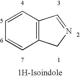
C1=CC2=C(C=C1)CN=C2
